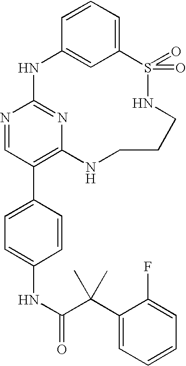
C12=CC=CC(=C1)NC1=NC(=C(C3=CC=C(NC(=O)C(C4=CC=CC=C4F)(C)C)C=C3)C=N1)NCCCNS2(=O)=O
